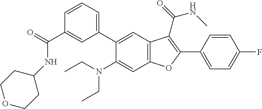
C1(C(=O)NC2CCOCC2)=CC(C2=CC3=C(C=C2N(CC)CC)OC(C2=CC=C(F)C=C2)=C3C(=O)NC)=CC=C1
